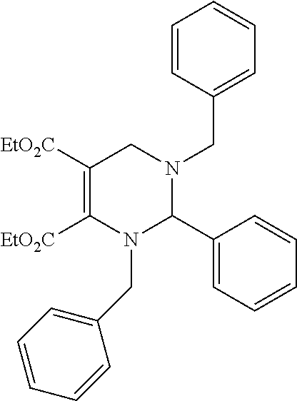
C1([EtO2C])=C([EtO2C])N(CC2=CC=CC=C2)C(C2=CC=CC=C2)N(CC2=CC=CC=C2)C1
